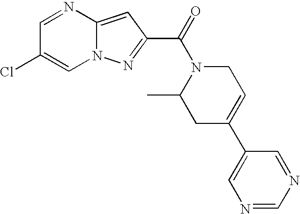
C1=NC2=CC(C(=O)N3C(C)CC(C4=CN=CN=C4)=CC3)=NN2C=C1Cl
